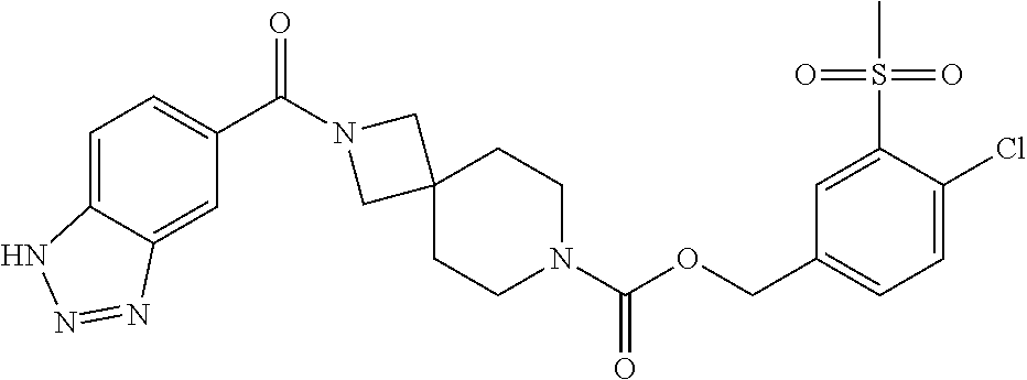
O(C(N1CCC2(CC1)CN(C(C1=CC=C3C(=C1)N=NN3)=O)C2)=O)CC1=CC=C(Cl)C(S(C)(=O)=O)=C1
